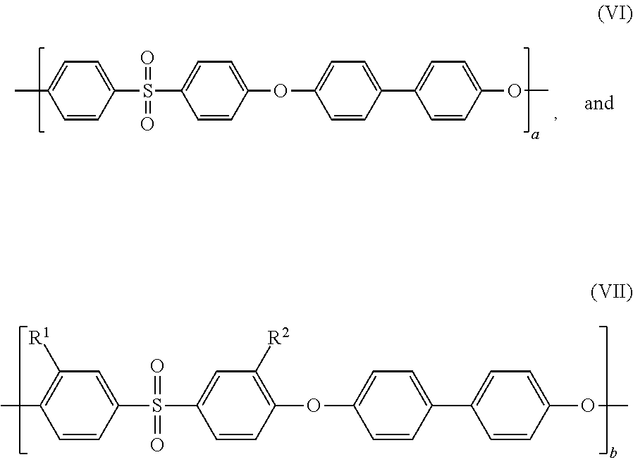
CC1=C([R1])C=C(S(C2=CC([R2])=C(OC3=CC=C(C4=CC=C(OC)C=C4)C=C3)C=C2)(=O)=O)C=C1.CC1=CC=C(S(C2=CC=C(OC3=CC=C(C4=CC=C(OC)C=C4)C=C3)C=C2)(=O)=O)C=C1
